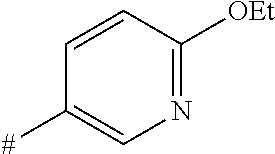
C1=CC([OEt])=NC=C1[#]
